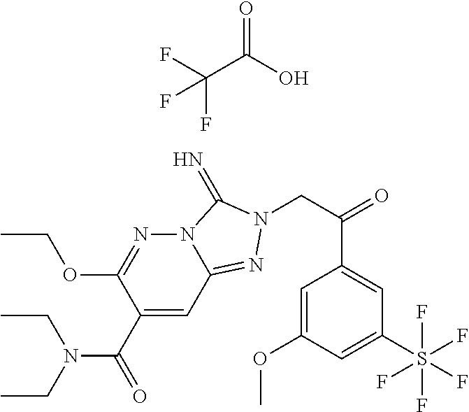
C(C(O)=O)(F)(F)F.C1(C(=O)N(CC)CC)=CC2=NN(CC(=O)C3=CC(S(F)(F)(F)(F)F)=CC(OC)=C3)C(=N)N2N=C1OCC
